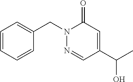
N1(CC2=CC=CC=C2)N=CC(C(C)O)=CC1=O
